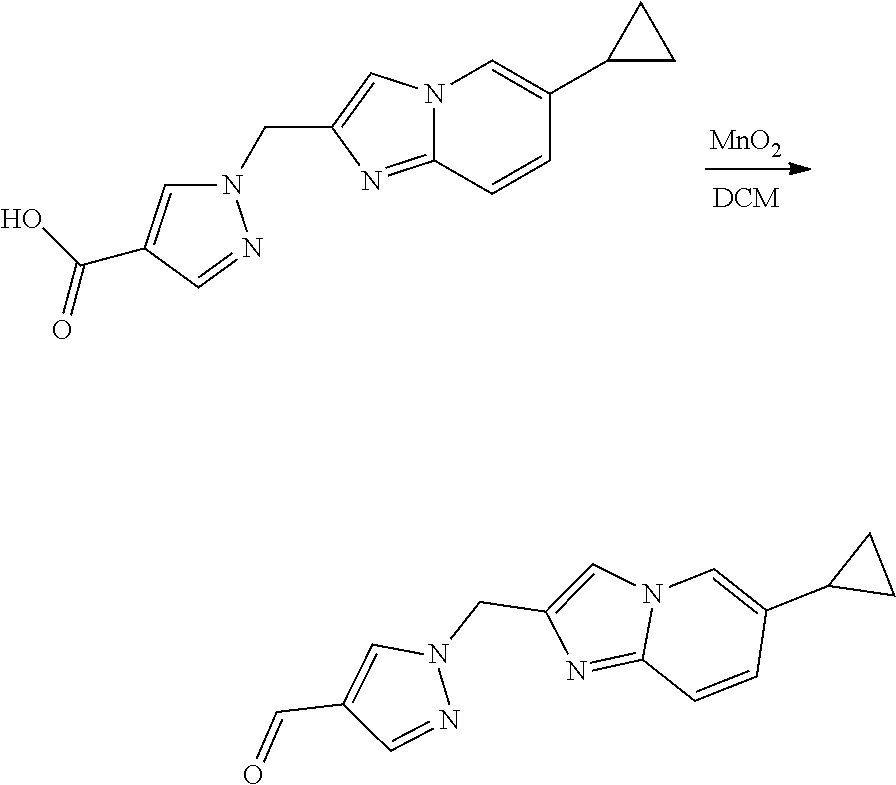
N12C(=NC(CN3C=C(C=O)C=N3)=C1)C=CC(C1CC1)=C2.N12C(=NC(CN3C=C(C(O)=O)C=N3)=C1)C=CC(C1CC1)=C2.[MnO2]
